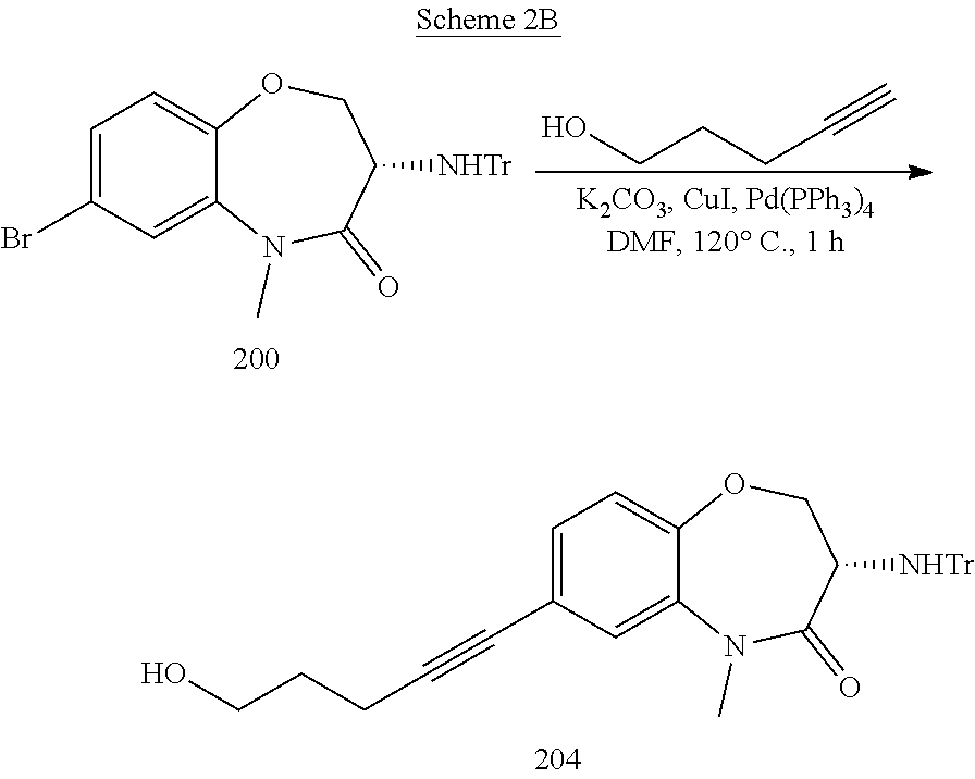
C12=CC=C(Br)C=C1N(C)C(=O)C([NHTr])CO2.OCCCC#C.C12=CC=C(C#CCCCO)C=C1N(C)C(=O)C([NHTr])CO2
